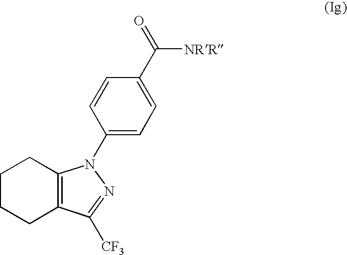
C1CCC2=C(C1)N(C1=CC=C(C([NRR])=O)C=C1)N=C2[CF3]
